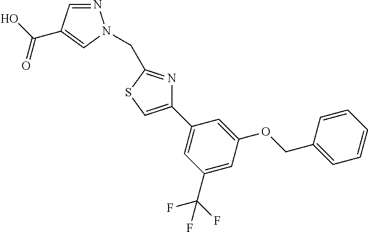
N1=CC(C(O)=O)=CN1CC1=NC(C2=CC(C(F)(F)F)=CC(OCC3=CC=CC=C3)=C2)=CS1
